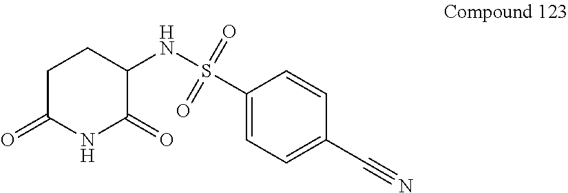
C1C(=O)NC(=O)C(NS(C2=CC=C(C#N)C=C2)(=O)=O)C1
